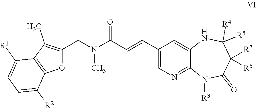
N1([R3])C(=O)C([R6])([R7])C([R4])([R5])NC2=CC(C=CC(N(C)CC3=C(C)C4=C(O3)C([R2])=CC=C4[R1])=O)=CN=C12
